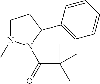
C1N(C)N(C(=O)C(C)(CC)C)C(C2=CC=CC=C2)C1
